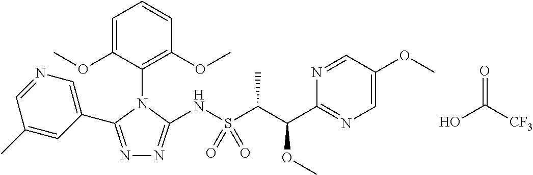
N1=C(C2=CN=CC(C)=C2)N(C2=C(OC)C=CC=C2OC)C(NS(C(C(C2=NC=C(OC)C=N2)OC)C)(=O)=O)=N1.OC([CF3])=O
